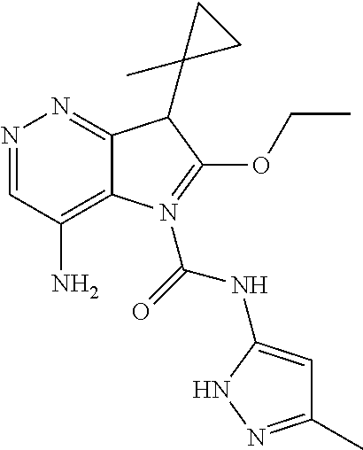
N1=CC(N)=C2C(=N1)C(C1(C)CC1)C(OCC)=N2C(=O)NC1=CC(C)=NN1
